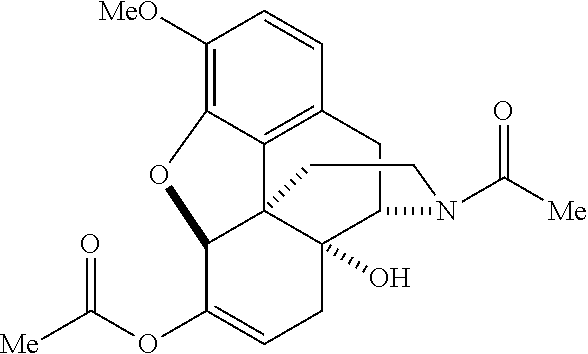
C1([MeO])=C2C3=C(C=C1)CC1C4(O)C3(C(C(OC(=O)[Me])=CC4)O2)CCN1C([Me])=O
